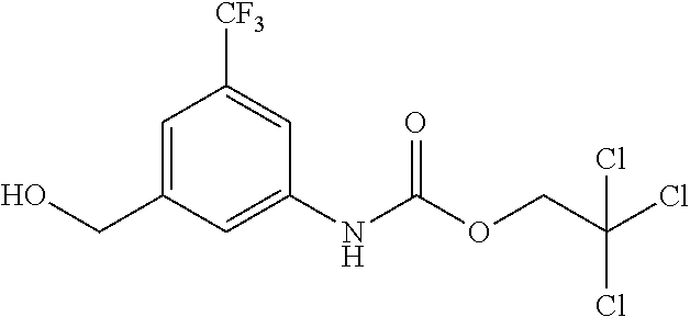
C1=C(CO)C=C(NC(OCC(Cl)(Cl)Cl)=O)C=C1[CF3]
